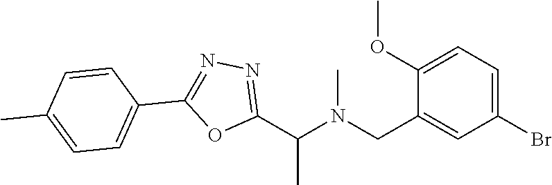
C1(Br)=CC=C(OC)C(CN(C(C2=NN=C(C3=CC=C(C)C=C3)O2)C)C)=C1
